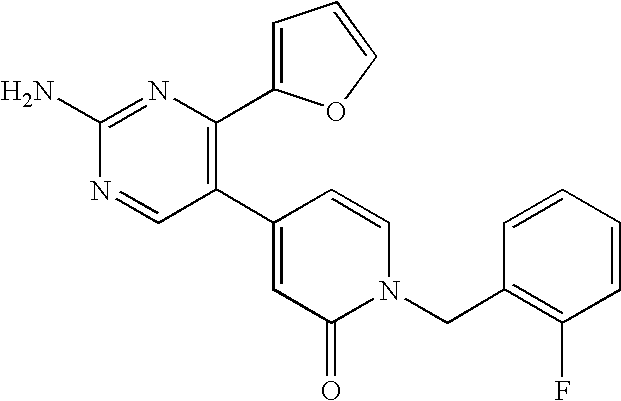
C1(N)=NC(C2=CC=CO2)=C(C2=CC(=O)N(CC3=C(F)C=CC=C3)C=C2)C=N1
